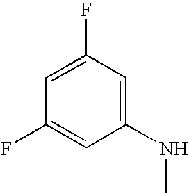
C1=C(F)C=C(NC)C=C1F
